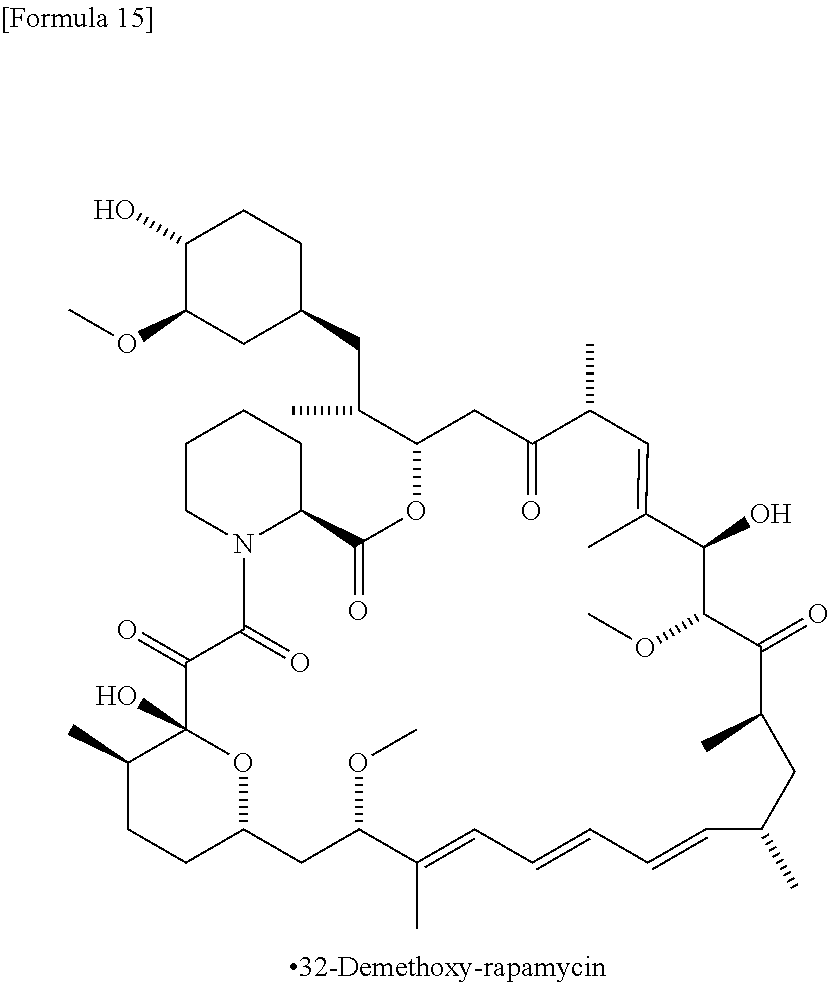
C1(O)C(OC)CC(CC(C)C2OC(=O)C3CCCCN3C(=O)C(=O)C3(O)OC(CCC3C)CC(OC)C(C)=CC=CC=CC(C)CC(C)C(=O)C(OC)C(O)C(C)=CC(C)C(=O)C2)CC1
